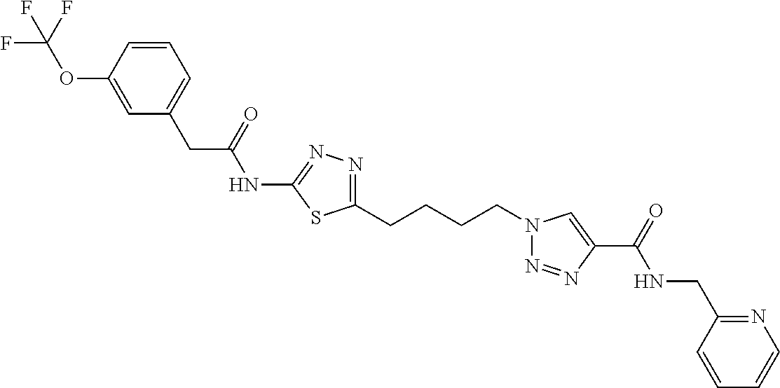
C1=CC(OC(F)(F)F)=CC(CC(=O)NC2=NN=C(CCCCN3N=NC(C(=O)NCC4=NC=CC=C4)=C3)S2)=C1
